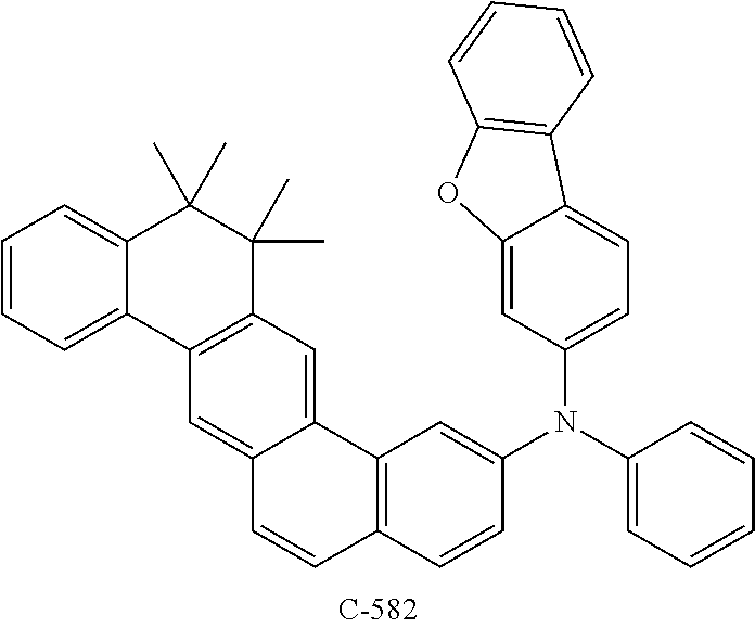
C1(N(C2=CC=CC=C2)C2=CC3=C(C=C2)C=CC2=CC4=C(C=C32)C(C)(C)C(C)(C)C2=CC=CC=C42)=CC=C2C(=C1)OC1=C2C=CC=C1
